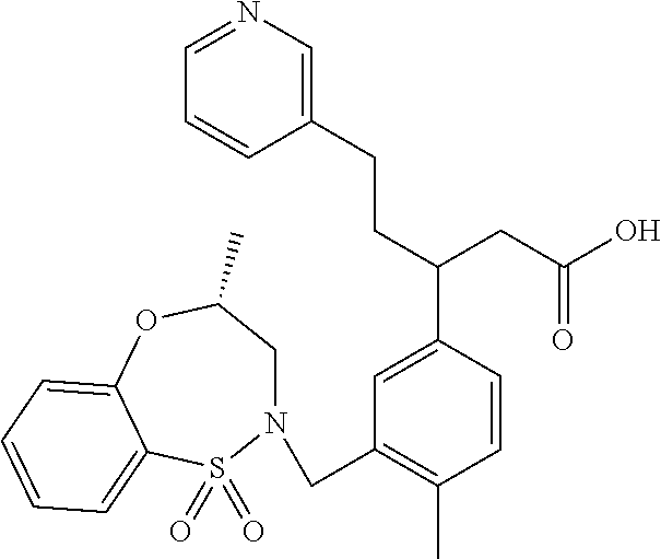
N1(CC2=C(C)C=CC(C(CCC3=CN=CC=C3)CC(O)=O)=C2)CC(C)OC2=CC=CC=C2S1(=O)=O
